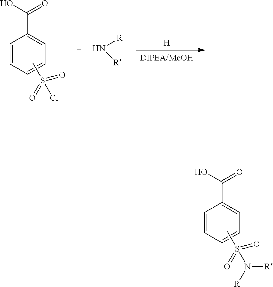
C1=CC=CC=C1C(O)=O.CS(=O)(=O)N([R])[R].[DIPEA/MeOH].[H].C1=CC=CC=C1C(O)=O.CS(=O)(=O)Cl.[R]N[R]
